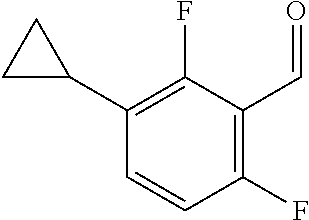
C1(F)=C(C2CC2)C=CC(F)=C1C=O
